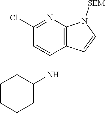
C1(Cl)=NC2=C(C(NC3CCCCC3)=C1)C=CN2[SEM]
